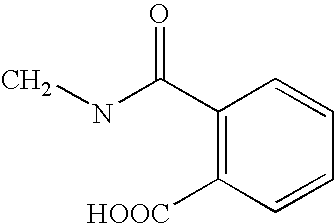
C1(C(NC)=O)=C([HOOC])C=CC=C1
